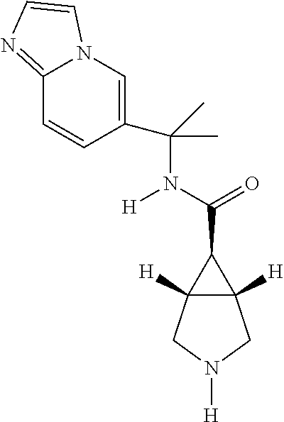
C12([H])C([H])(C1C(=O)N([H])C(C)(C)C1=CN3C(=NC=C3)C=C1)CN([H])C2
